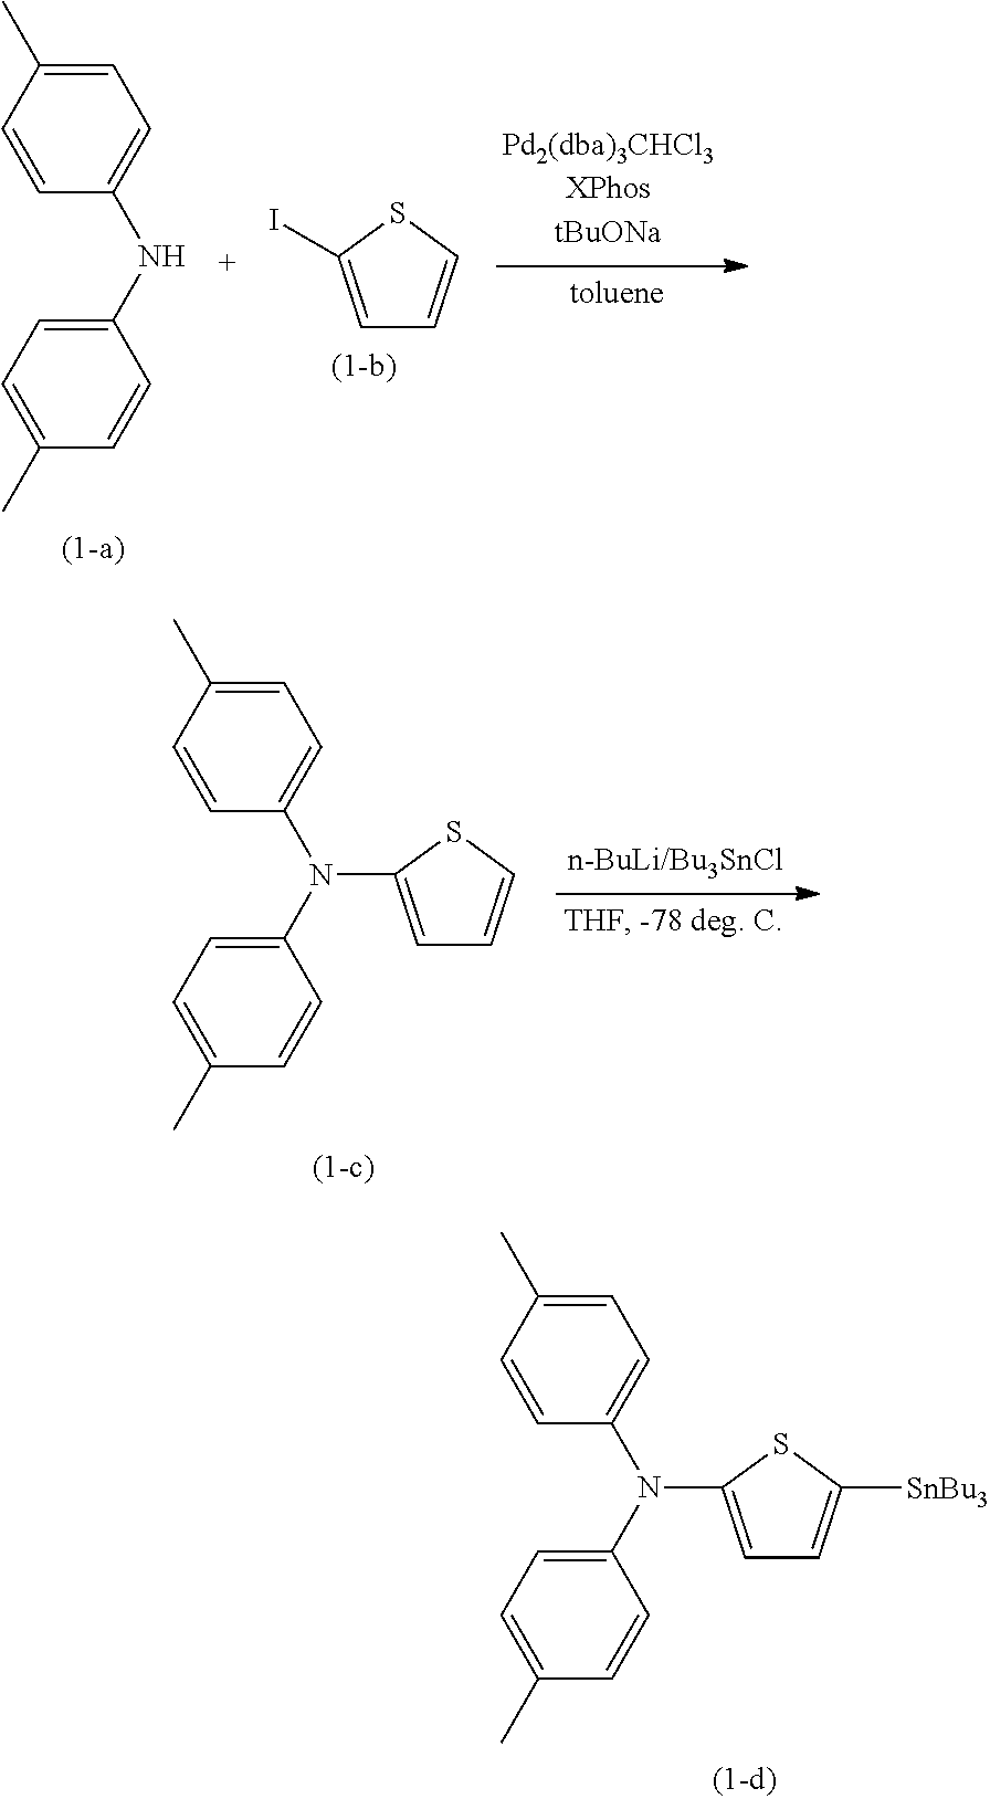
C1=C(C)C=CC(NC2=CC=C(C)C=C2)=C1.C1=C(I)SC=C1.C1=C(C)C=CC(N(C2=CC=C(C)C=C2)C2=CC=CS2)=C1.C1=C(C)C=CC(N(C2=CC=C(C)C=C2)C2=CC=C([SnBu3])S2)=C1
